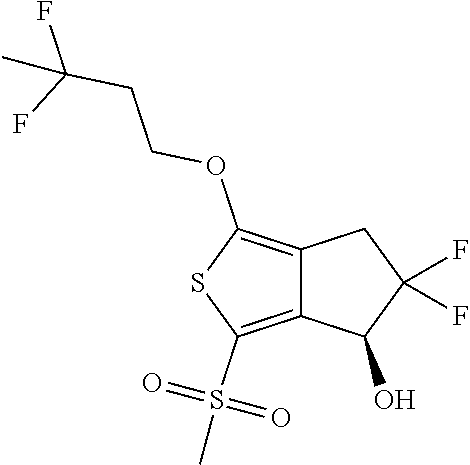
C12=C(OCCC(F)(F)C)SC(S(C)(=O)=O)=C1C(O)C(F)(F)C2
